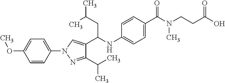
C(C(NC1=CC=C(C(=O)N(CCC(O)=O)C)C=C1)C1=CN(C2=CC=C(OC)C=C2)N=C1C(C)C)C(C)C
